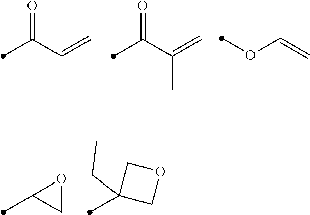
C(C=C)(=O)C.C(C(=C)C)(=O)C.O(C=C)C.C1OC1C.C1(C)(CC)COC1
